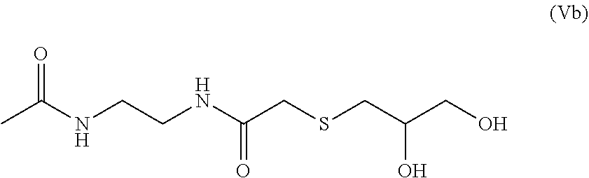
CC(NCCNC(CSCC(CO)O)=O)=O
